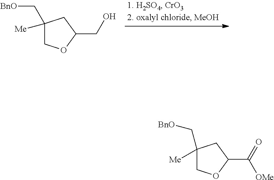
C1([Me])(C[BnO])COC(CO)C1.C1(C[BnO])([Me])COC(C(=O)[OMe])C1
